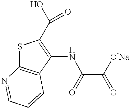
S1C2=C(C(NC(C([O-Na+])=O)=O)=C1C(=O)O)C=CC=N2
